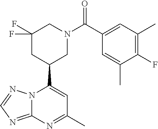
N12C(=NC=N1)N=C(C)C=C2C1CN(C(=O)C2=CC(C)=C(F)C(C)=C2)CC(F)(F)C1
